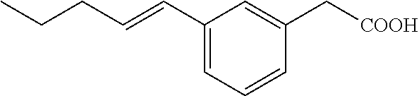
C1(C=CCCC)=CC=CC(C[COOH])=C1
